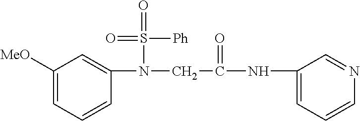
C1=CC=C([MeO])C=C1N(CC(NC1=CC=CN=C1)=O)S(=O)([Ph])=O
